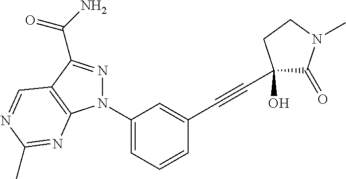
C1(N2N=C(C(=O)N)C3=C2N=C(C)N=C3)=CC=CC(C#CC2(O)C(=O)N(C)CC2)=C1
